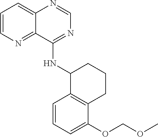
C1=CN=C2C(=C1)N=CN=C2NC1C2=C(C(OCOC)=CC=C2)CCC1
